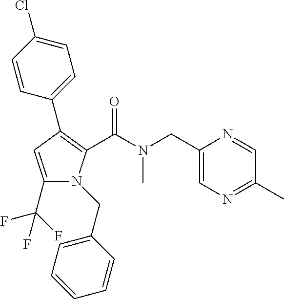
C1(C2=C(C(N(CC3=CN=C(C)C=N3)C)=O)N(CC3=CC=CC=C3)C(C(F)(F)F)=C2)=CC=C(Cl)C=C1
